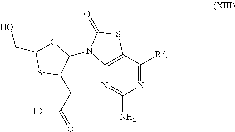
N1=C([Ra])C2=C(N=C1N)N(C1OC(CO)SC1CC(=O)O)C(=O)S2
